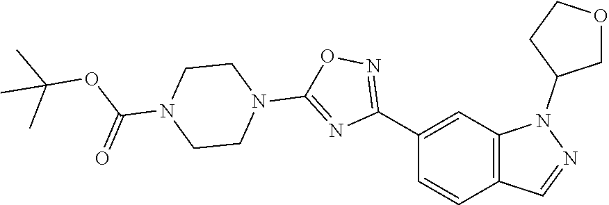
C12=C(C=C(C3=NOC(N4CCN(C(OC(C)(C)C)=O)CC4)=N3)C=C1)N(C1COCC1)N=C2
